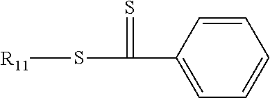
C1=CC=C(C(=S)S[R11])C=C1
